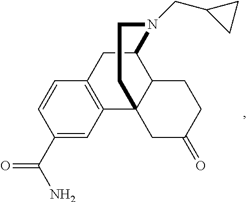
C1(C(N)=O)=CC2=C(C=C1)CC1C3C2(CC(=O)CC3)CCN1CC1CC1
